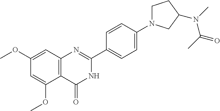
C12=C(C=C(OC)C=C1OC)N=C(C1=CC=C(N3CCC(N(C)C(=O)C)C3)C=C1)NC2=O
